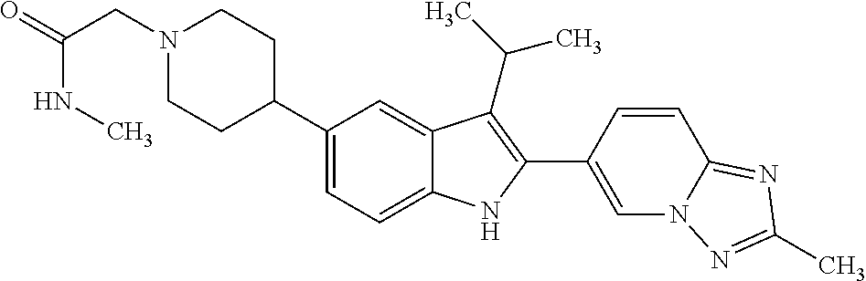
C1(C2CCN(CC(=O)NC)CC2)=CC=C2C(=C1)C(C(C)C)=C(C1=CN3C(=NC(C)=N3)C=C1)N2
